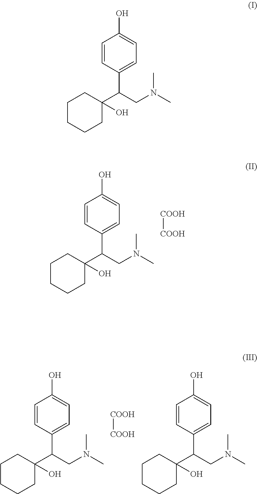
C1=CC(C(CN(C)C)C2(O)CCCCC2)=CC=C1O.[COOH][COOH].C1=CC(C(CN(C)C)C2(O)CCCCC2)=CC=C1O.[COOH][COOH].C1=CC(C(CN(C)C)C2(O)CCCCC2)=CC=C1O.C1=CC(C(CN(C)C)C2(O)CCCCC2)=CC=C1O
